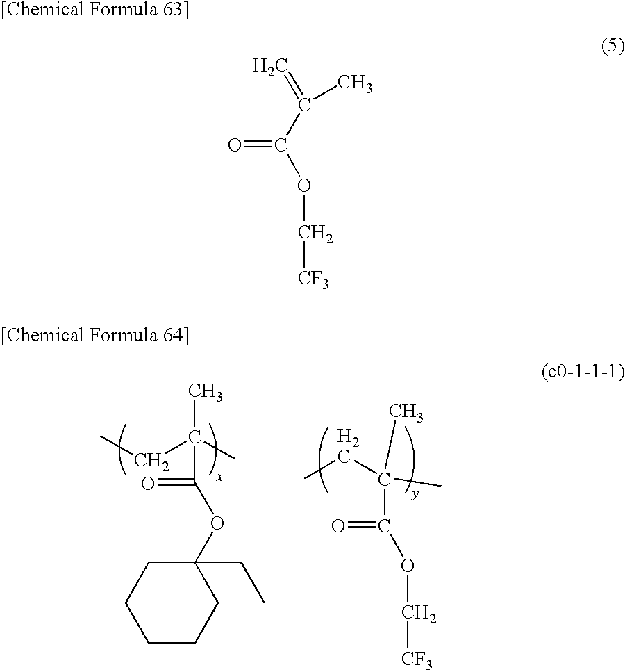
CCC(C)(C(=O)OC1(CC)CCCCC1)C.CCC(C)(C)C(=O)OC[CF3].C=C(C(OC[CF3])=O)C
